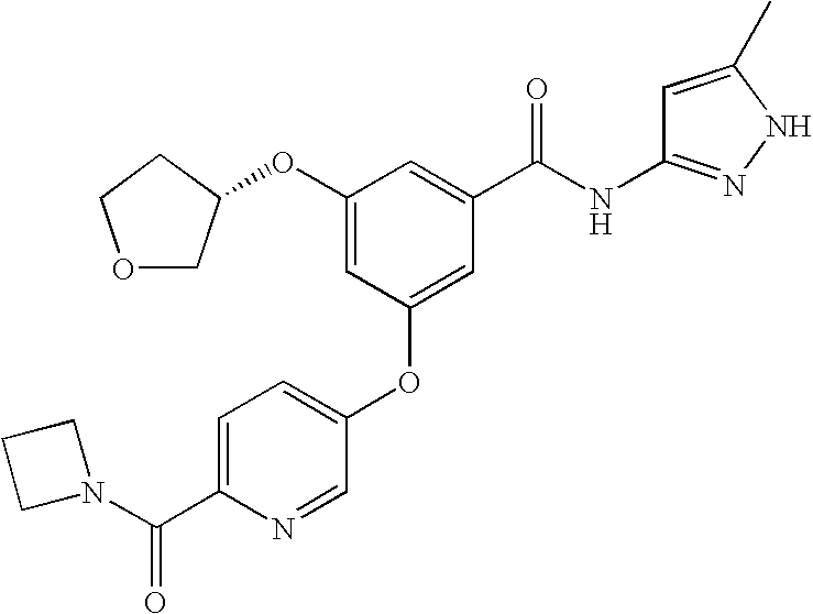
C1=C(C(=O)N2CCC2)N=CC(OC2=CC(C(NC3=NNC(C)=C3)=O)=CC(OC3COCC3)=C2)=C1
